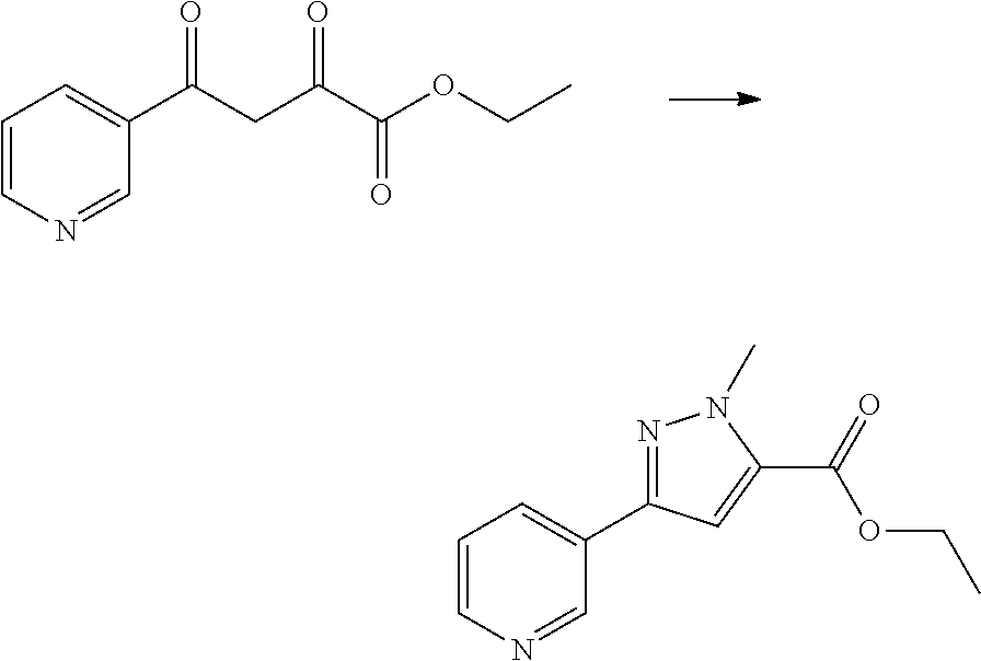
C1=CN=CC(C(CC(C(OCC)=O)=O)=O)=C1.C1=CN=CC(C2=NN(C)C(C(OCC)=O)=C2)=C1
